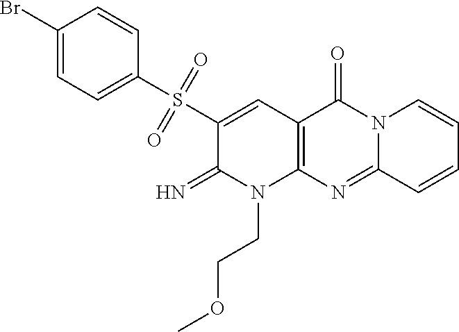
C1(S(C2=CC=C(Br)C=C2)(=O)=O)=CC2=C(N(CCOC)C1=N)N=C1N(C2=O)C=CC=C1
